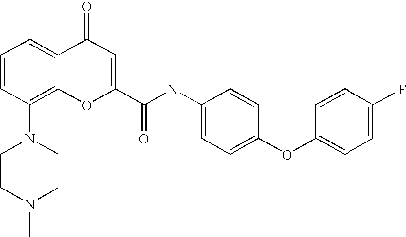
C1=CC(N2CCN(C)CC2)=C2C(=C1)C(=O)C=C(C(NC1=CC=C(OC3=CC=C(F)C=C3)C=C1)=O)O2
